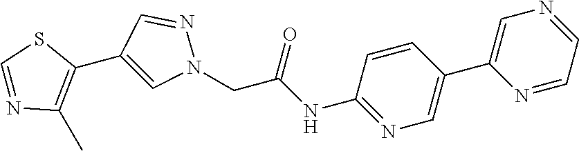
C1(C2=CN(CC(NC3=NC=C(C4=CN=CC=N4)C=C3)=O)N=C2)=C(C)N=CS1
